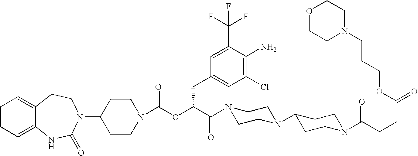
C1(N2C(=O)NC3=CC=CC=C3CC2)CCN(C(OC(C(=O)N2CCN(C3CCN(C(CCC(=O)OCCCN4CCOCC4)=O)CC3)CC2)CC2=CC(Cl)=C(N)C(C(F)(F)F)=C2)=O)CC1
